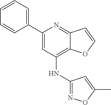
C1(C2=CC=CC=C2)=CC(NC2=NOC(C)=C2)=C2C(=N1)C=CO2
